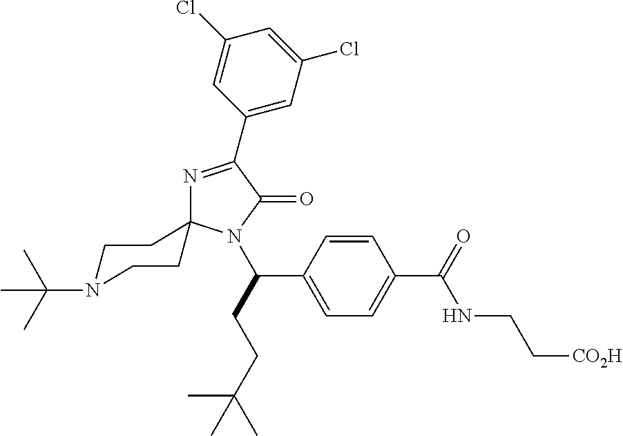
C1(Cl)=CC(C2=NC3(N(C(CCC(C)(C)C)C4=CC=C(C(=O)NCC[CO2H])C=C4)C2=O)CCN(C(C)(C)C)CC3)=CC(Cl)=C1
